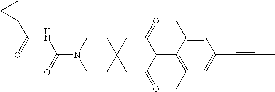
C1CN(C(=O)NC(=O)C2CC2)CCC12CC(=O)C(C1=C(C)C=C(C#CC)C=C1C)C(=O)C2
